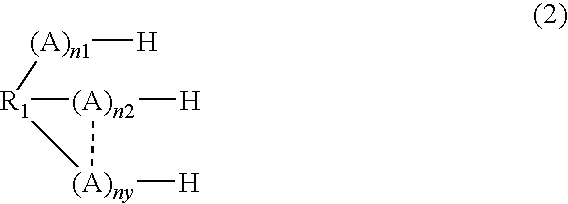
[(A)n1]([R1]1[(A)ny]([H])[(A)n2]1[H])[H]
